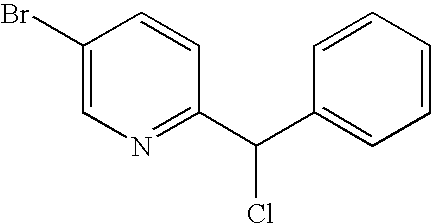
C1(Br)=CN=C(C(C2=CC=CC=C2)Cl)C=C1
